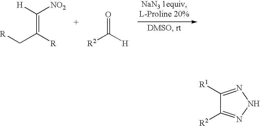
C(=C([R])C[R])([H])[NO2].O=C([H])[R2].C1([R1])=NNN=C1[R2]
